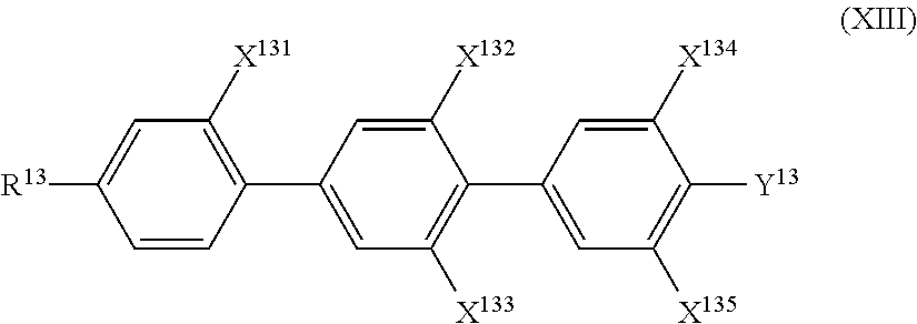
C1(C2=CC([X133])=C(C3=CC([X135])=C([Y13])C([X134])=C3)C([X132])=C2)=C([X131])C=C([R13])C=C1
